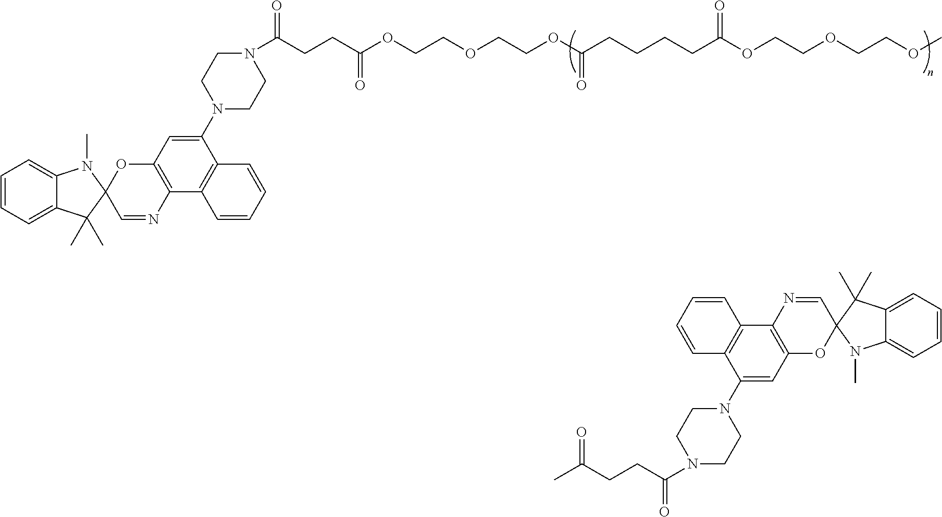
C(CCC(OCCOCCOC(CCCCC(OCCOCCOC)=O)=O)=O)(=O)N1CCN(C2=CC3=C(C4=C2C=CC=C4)N=CC2(O3)C(C)(C)C3=CC=CC=C3N2C)CC1.CC(CCC(=O)N1CCN(C2=CC3=C(C4=C2C=CC=C4)N=CC2(O3)C(C)(C)C3=CC=CC=C3N2C)CC1)=O
